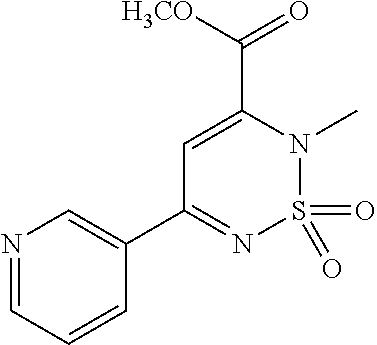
C(C1=CC(C2=CN=CC=C2)=NS(=O)(=O)N1C)([H3CO])=O
